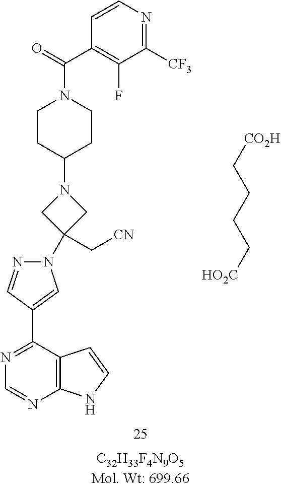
C1(C2=CN(C3(C[CN])CN(C4CCN(C(C5=C(F)C([CF3])=NC=C5)=O)CC4)C3)N=C2)=NC=NC2=C1C=CN2.[HO2C]CCCC[CO2H]
